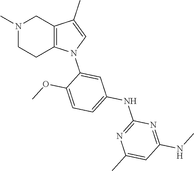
N1(C)CCC2=C(C1)C(C)=CN2C1=CC(NC2=NC(C)=CC(NC)=N2)=CC=C1OC
